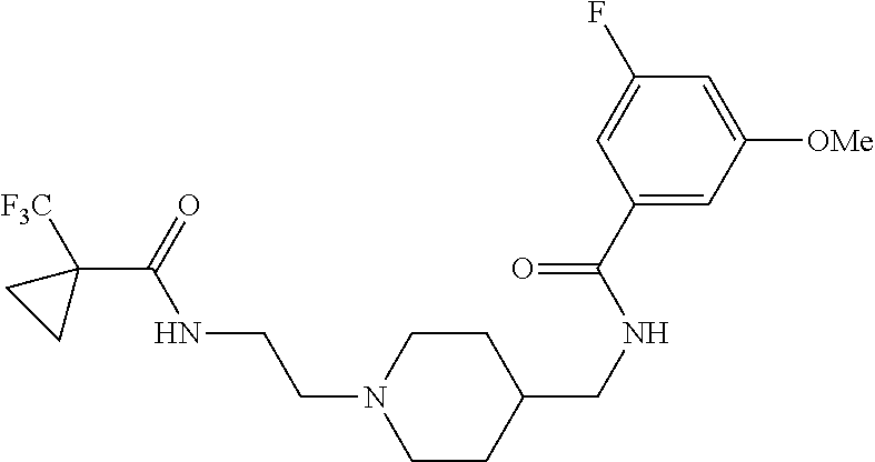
C1CC(CNC(C2=CC([OMe])=CC(F)=C2)=O)CCN1CCNC(C1([F3C])CC1)=O
